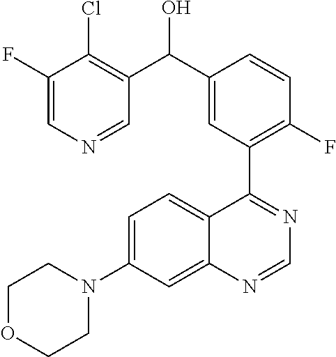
C1(F)=CN=CC(C(C2=CC(C3=NC=NC4=CC(N5CCOCC5)=CC=C34)=C(F)C=C2)O)=C1Cl
